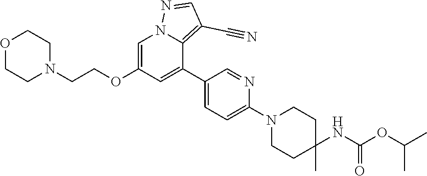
C1=C(OCCN2CCOCC2)C=C(C2=CC=C(N3CCC(NC(OC(C)C)=O)(C)CC3)N=C2)C2=C(C#N)C=NN12
